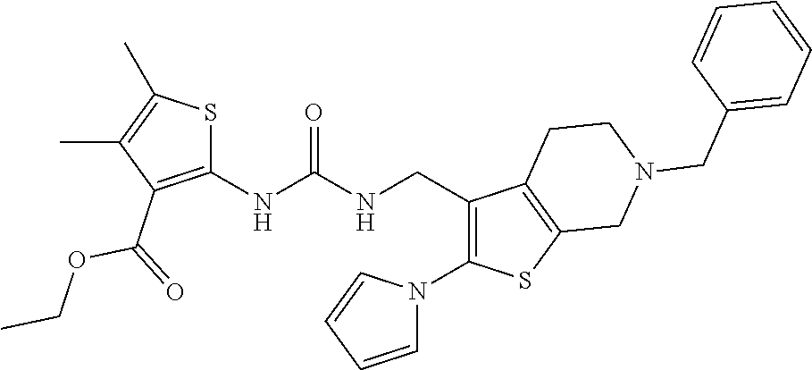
C1(CNC(NC2=C(C(=O)OCC)C(C)=C(C)S2)=O)=C(N2C=CC=C2)SC2=C1CCN(CC1=CC=CC=C1)C2
